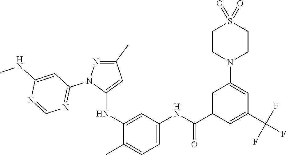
C1(C)=NN(C2=NC=NC(NC)=C2)C(NC2=CC(NC(C3=CC(N4CCS(=O)(=O)CC4)=CC(C(F)(F)F)=C3)=O)=CC=C2C)=C1
